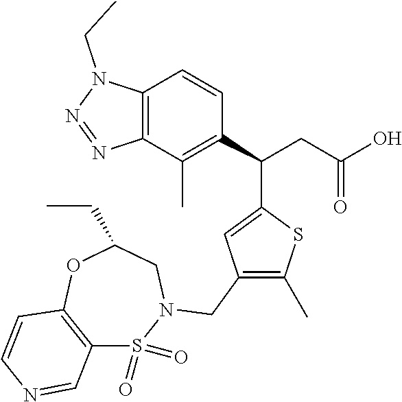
C12=C(C(C)=C(C(CC(O)=O)C3=CC(CN4S(=O)(=O)C5=C(OC(CC)C4)C=CN=C5)=C(C)S3)C=C1)N=NN2CC
